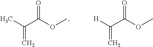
CC(=C)C(=O)OC.[H]C(=C)C(=O)OC
